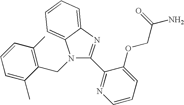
N1(CC2=C(C)C=CC=C2C)C(C2=NC=CC=C2OCC(N)=O)=NC2=CC=CC=C12
